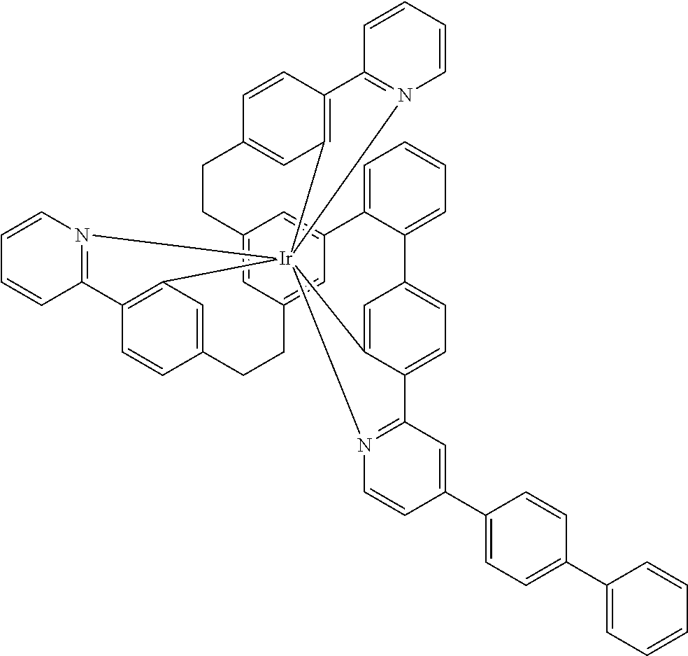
C12=CC3=CC(=C1)C1=CC=CC=C1C1=CC=C4C(=C1)[Ir]15(C6=C(C=CC(=C6)CC3)C3=N1C=CC=C3)(C1=C(C=CC(=C1)CC2)C1=N5C=CC=C1)N1=C4C=C(C2=CC=C(C3=CC=CC=C3)C=C2)C=C1
